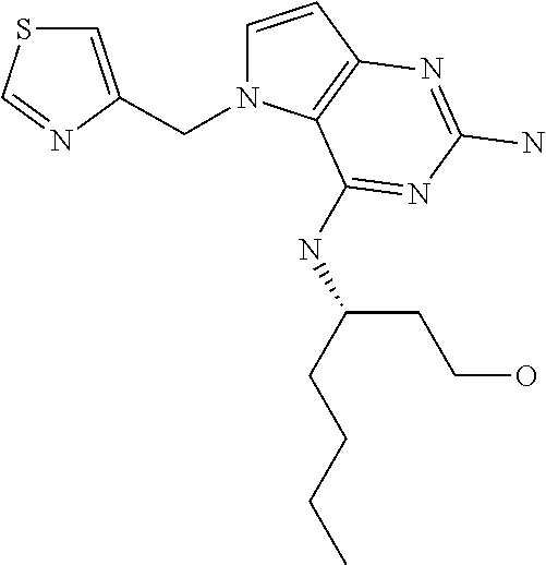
C1=CC2=C(N1CC1=CSC=N1)C(NC(CCCC)CCO)=NC(N)=N2
